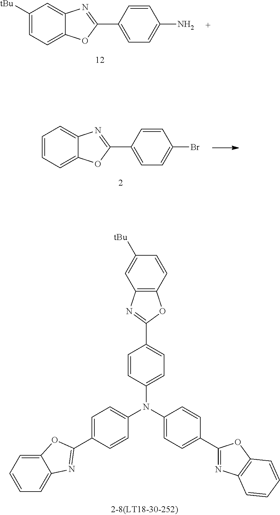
C1=C(C2=NC3=CC=CC=C3O2)C=CC(Br)=C1.C1=C(C2=NC3=CC([tBu])=CC=C3O2)C=CC(N)=C1.C1=CC=C2C(=C1)N=C(C1=CC=C(N(C3=CC=C(C4=NC5=C(O4)C=CC([tBu])=C5)C=C3)C3=CC=C(C4=NC5=C(O4)C=CC=C5)C=C3)C=C1)O2
